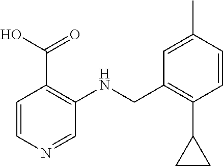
C1(CNC2=C(C(O)=O)C=CN=C2)=C(C2CC2)C=CC(C)=C1
